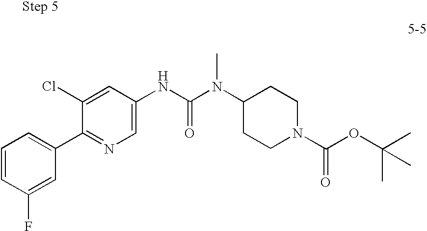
C1(C2=CC=CC(F)=C2)=NC=C(NC(N(C2CCN(C(=O)OC(C)(C)C)CC2)C)=O)C=C1Cl
